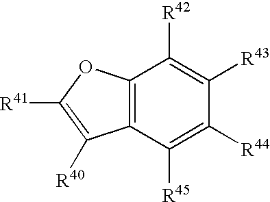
C12=C(C([R45])=C([R44])C([R43])=C1[R42])C([R40])=C([R41])O2
